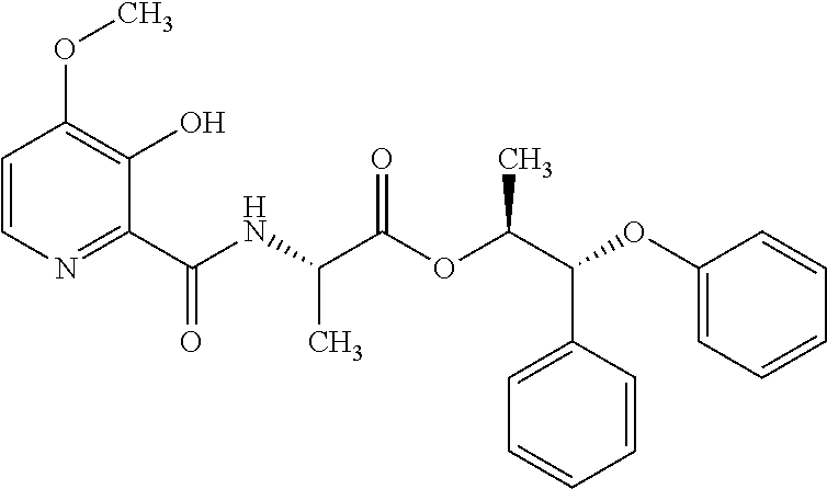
N(C(C(OC(C(C1=CC=CC=C1)OC1=CC=CC=C1)C)=O)C)C(C1=NC=CC(OC)=C1O)=O
